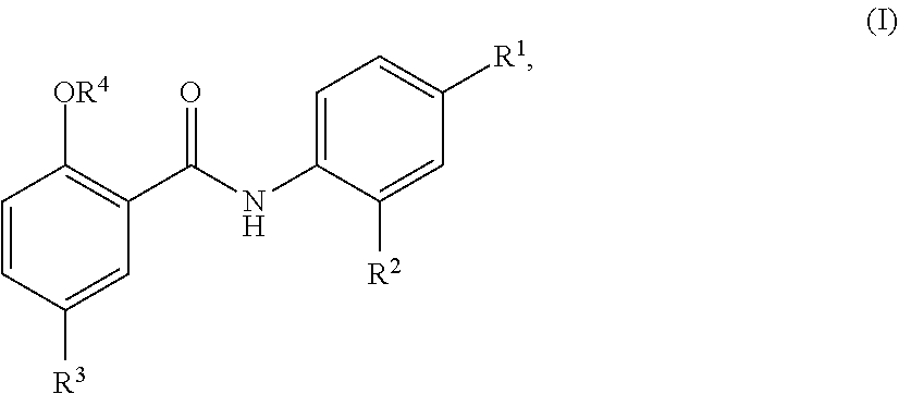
C1=CC([R3])=CC(C(NC2=CC=C([R1])C=C2[R2])=O)=C1[OR4]
